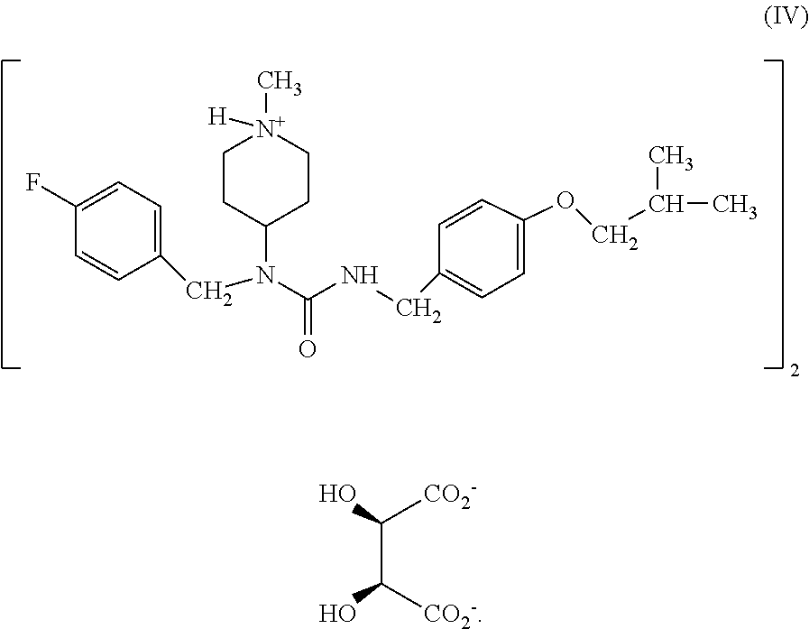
C1(CN(C(NCC2=CC=C(OCC(C)C)C=C2)=O)C2CC[N+](C)([H])CC2)=CC=C(F)C=C1.C(C([CO2-])O)(O)[CO2-]
